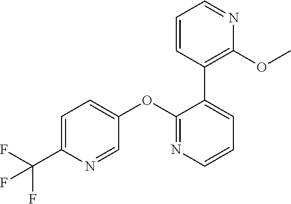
C1=C(C(F)(F)F)N=CC(OC2=NC=CC=C2C2=C(OC)N=CC=C2)=C1
